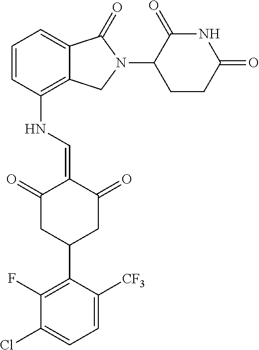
C1=CC(NC=C2C(=O)CC(C3=C(F)C(Cl)=CC=C3[CF3])CC2=O)=C2C(=C1)C(=O)N(C1CCC(=O)NC1=O)C2
